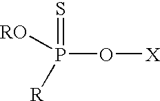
S=P([RO])([R])O[X]
